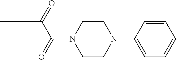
C1(N2CCN(C(C(=O)C(C)(C)C)=O)CC2)=CC=CC=C1
